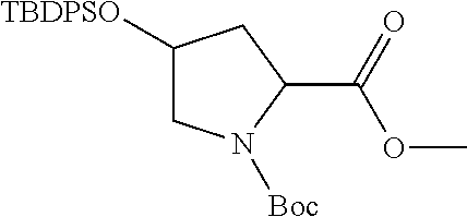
C1([TBDPSO])CN([Boc])C(C(OC)=O)C1
